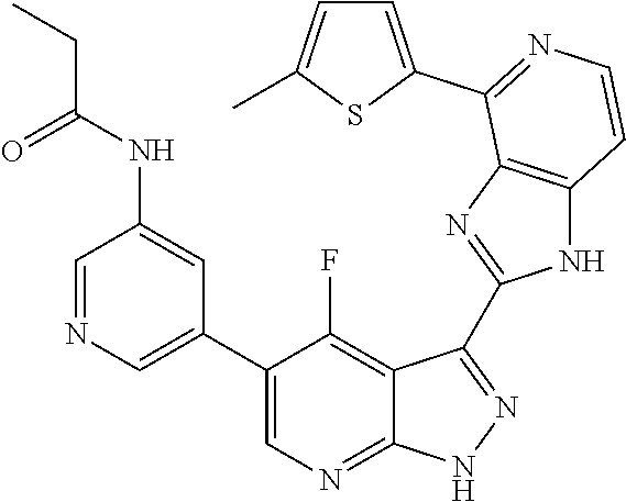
C1=NC=C(C2=CN=C3C(=C2F)C(C2=NC4=C(N2)C=CN=C4C2=CC=C(C)S2)=N[N H]3)C=C1NC(CC)=O
